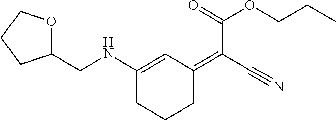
C1(CNC2=CC(=C(C#N)C(=O)OCCC)CCC2)OCCC1
